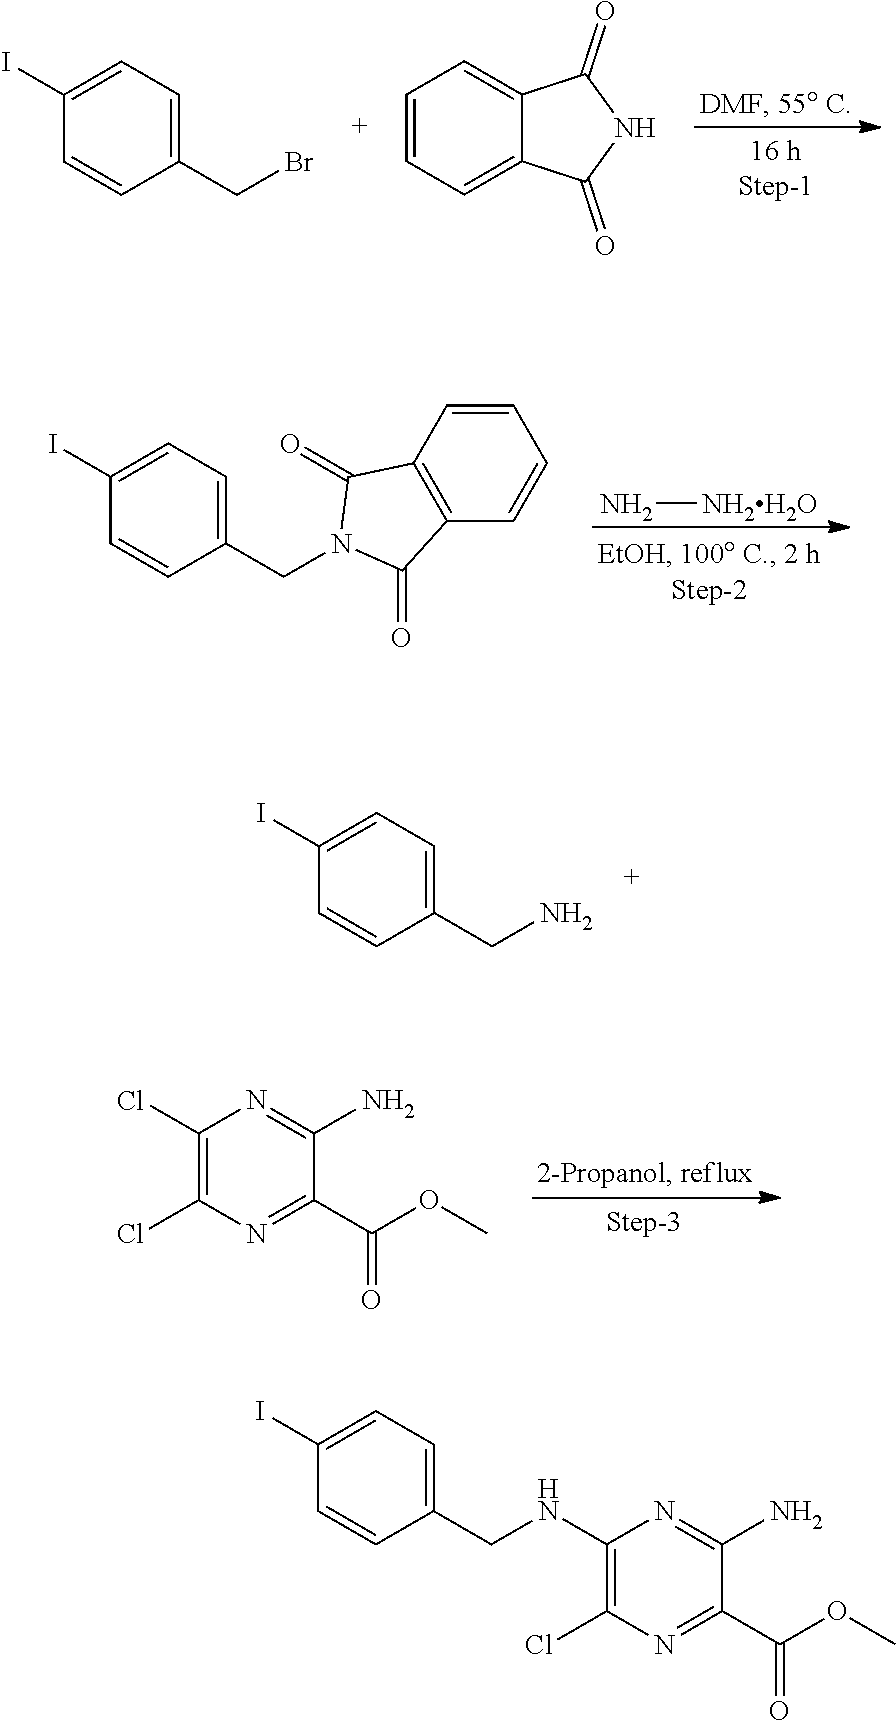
C1(CBr)=CC=C(I)C=C1.C1=CC=C2C(=C1)C(=O)NC2=O.N[NH2H2O].C1(CN2C(=O)C3=C(C=CC=C3)C2=O)=CC=C(I)C=C1.C1(CN)=CC=C(I)C=C1.C1(Cl)=C(Cl)N=C(C(OC)=O)C(N)=N1.C1(NCC2=CC=C(I)C=C2)=C(Cl)N=C(C(OC)=O)C(N)=N1
